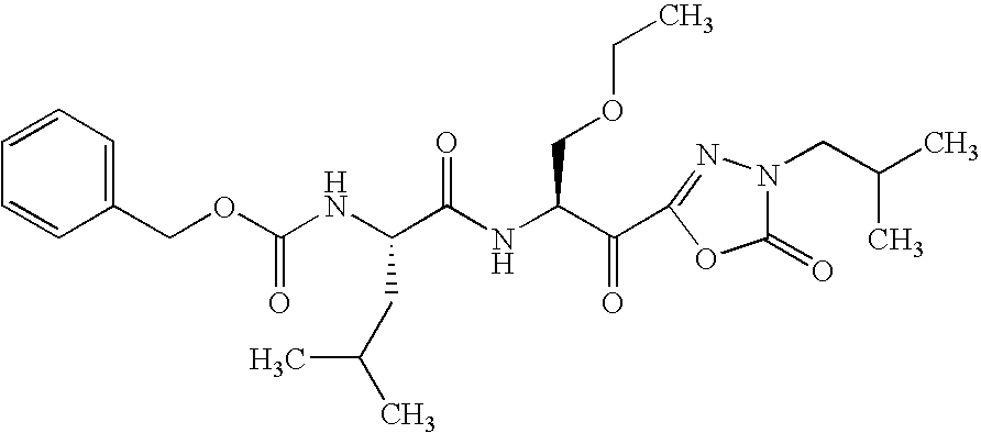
N(C(C(C1=NN(CC(C)C)C(=O)O1)=O)COCC)C(=O)C(NC(OCC1=CC=CC=C1)=O)CC(C)C
